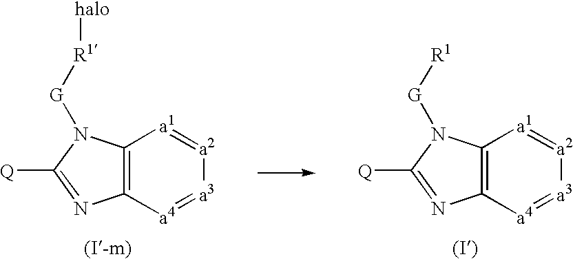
C12=C([a4]=[a3][a2]=[a1]1)N=C([Q])N2[G][R1][halo].C12=C([a4]=[a3][a2]=[a1]1)N=C([Q])N2[G][R1]
